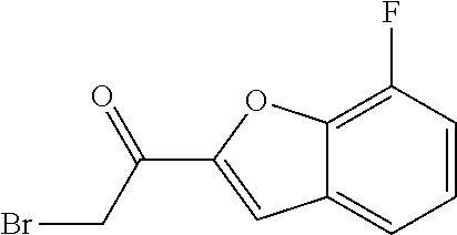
C1=CC=C2C(=C1F)OC(C(=O)CBr)=C2
